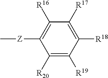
C1([R20])=C([R19])C([R18])=C([R17])C([R16])=C1[Z]C
